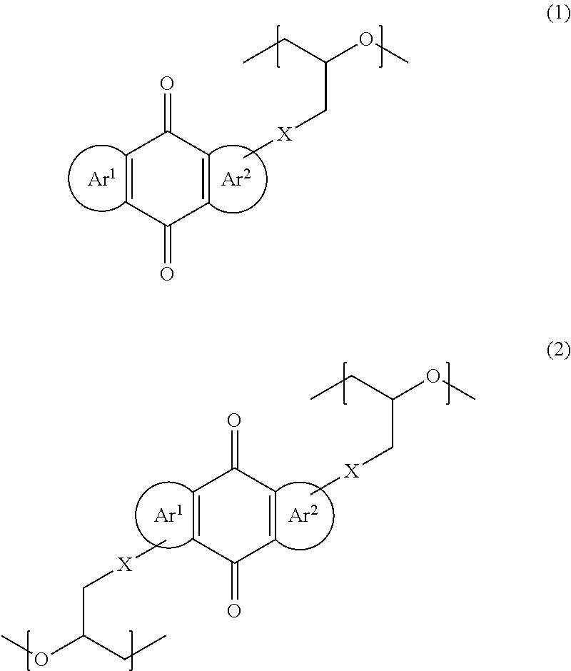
C1=CC(=O)C=CC1=O.C[X]CC(OC)CC.C1=CC(=O)C=CC1=O.C[X]CC(OC)CC.C[X]CC(OC)CC
